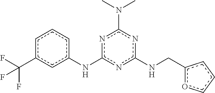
c1c(C(F)(F)F)cc(Nc2nc(NCc3occc3)nc(N(C)C)n2)cc1
